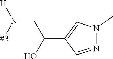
C(N([#3])[H])C(C1=CN(C)N=C1)O
